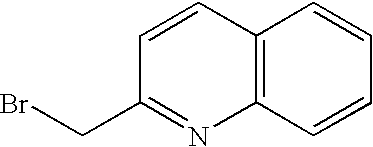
C12=C(C=CC=C1)N=C(CBr)C=C2
